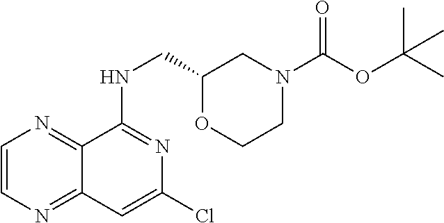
C1=CN=C2C(=N1)C(NCC1OCCN(C(OC(C)(C)C)=O)C1)=NC(Cl)=C2
